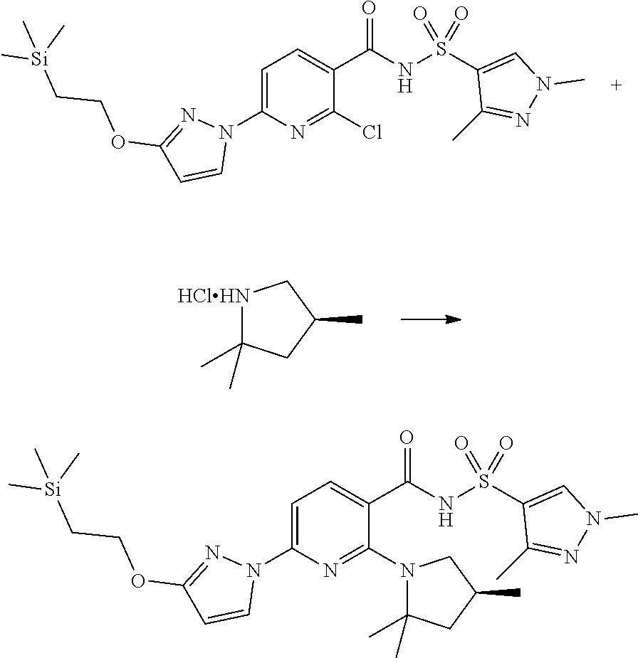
[HClHN]1C(C)(C)CC(C)C1.O(C1=NN(C2=CC=C(C(=O)NS(C3=CN(C)N=C3C)(=O)=O)C(Cl)=N2)C=C1)CC[Si](C)(C)C.O(C1=NN(C2=CC=C(C(=O)NS(C3=CN(C)N=C3C)(=O)=O)C(N3C(C)(C)CC(C)C3)=N2)C=C1)CC[Si](C)(C)C
